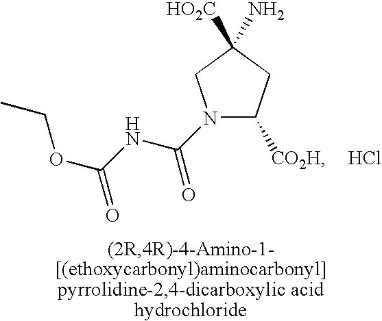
N1(C(NC(=O)OCC)=O)C([CO2H])CC([HO2C])(N)C1.Cl
